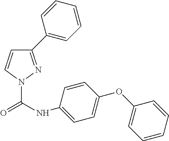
C1(C2=CC=CC=C2)=NN(C(NC2=CC=C(OC3=CC=CC=C3)C=C2)=O)C=C1
